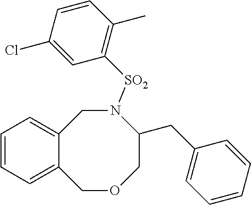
C12=CC=CC=C1COCC(CC1=CC=CC=C1)N([SO2]C1=C(C)C=CC(Cl)=C1)C2
